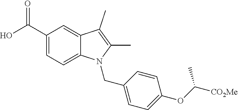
C1=C(C(O)=O)C=C2C(=C1)N(CC1=CC=C(OC(C)[CO2Me])C=C1)C(C)=C2C
